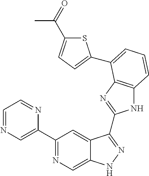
C1(C2=NC=C3C(=C2)C(C2=NC4=C(N2)C=CC=C4C2=CC=C(C(=O)C)S2)=NN3)=CN=CC=N1
